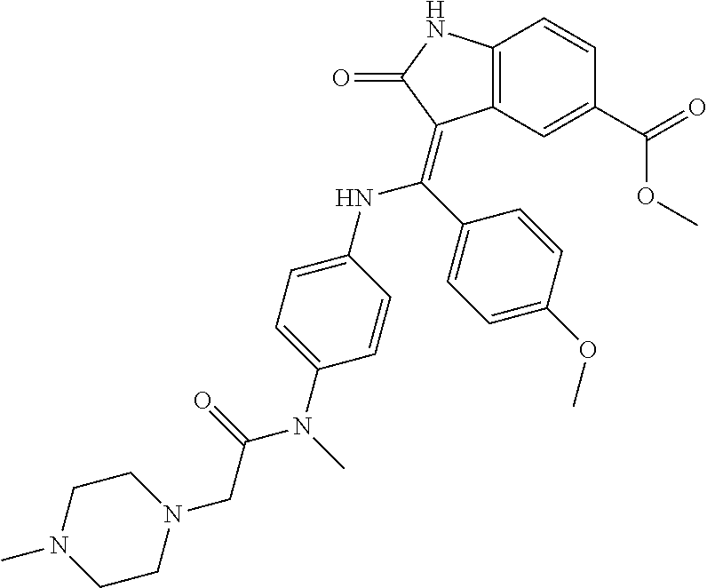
C1(C(=O)OC)=CC2=C(C=C1)NC(=O)C2=C(C1=CC=C(OC)C=C1)NC1=CC=C(N(C)C(=O)CN2CCN(C)CC2)C=C1
